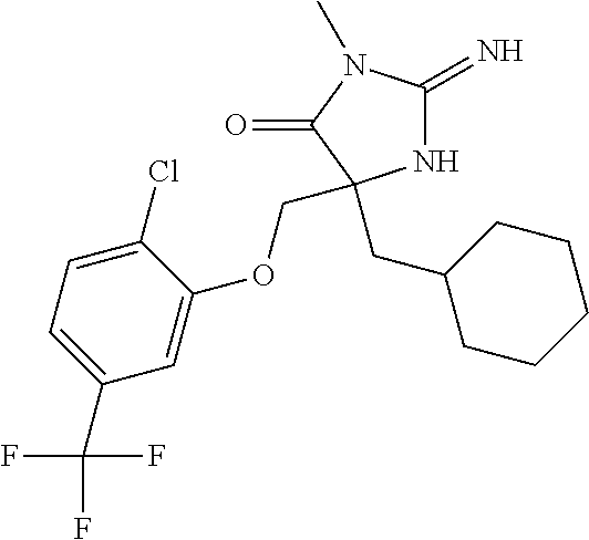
N1C(=N)N(C)C(=O)C1(CC1CCCCC1)COC1=CC(C(F)(F)F)=CC=C1Cl
